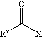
[Rx]C([X])=O
